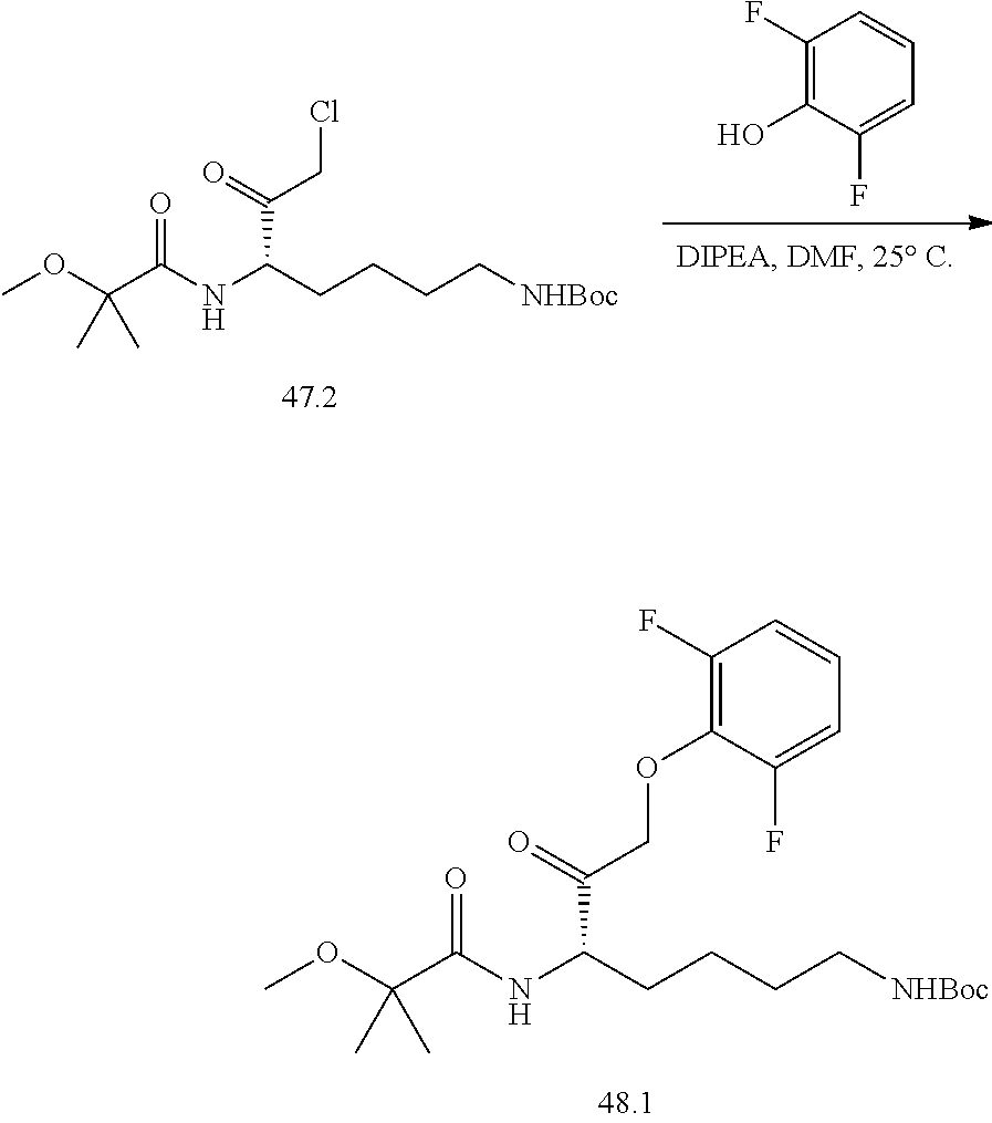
[NHBoc]CCCCC(C(=O)COC1=C(F)C=CC=C1F)NC(C(OC)(C)C)=O.OC1=C(F)C=CC=C1F.[NHBoc]CCCCC(C(=O)CCl)NC(C(OC)(C)C)=O
